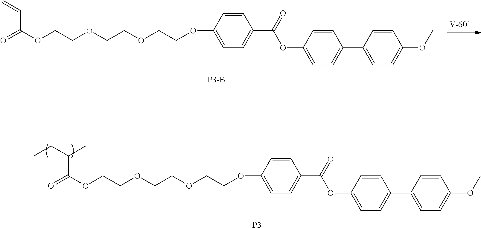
O=C(OCCOCCOCCOC1=CC=C(C(=O)OC2=CC=C(C3=CC=C(OC)C=C3)C=C2)C=C1)C(CC)C.[P3].O=C(OCCOCCOCCOC1=CC=C(C(=O)OC2=CC=C(C3=CC=C(OC)C=C3)C=C2)C=C1)C=C
